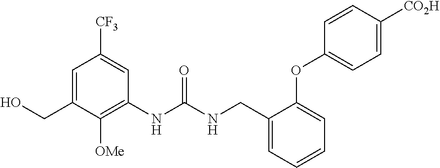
C1=C(CO)C([OMe])=C(NC(NCC2=CC=CC=C2OC2=CC=C([CO2H])C=C2)=O)C=C1[CF3]
